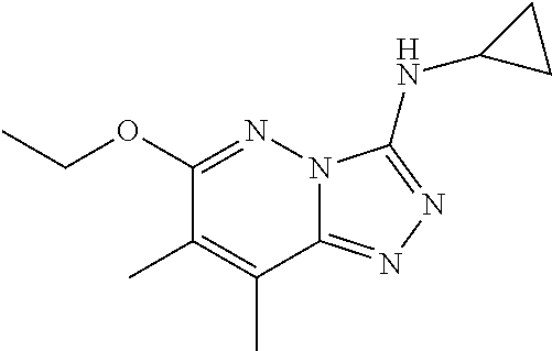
C12=NN=C(NC3CC3)N1N=C(OCC)C(C)=C2C
